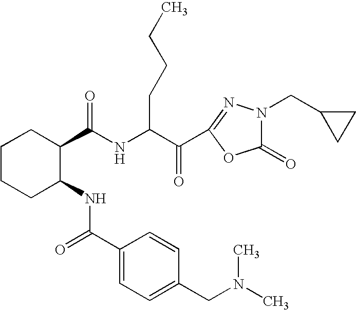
N(C(C(C1=NN(CC2CC2)C(=O)O1)=O)CCCC)C(C1CCCCC1NC(=O)C1=CC=C(CN(C)C)C=C1)=O
